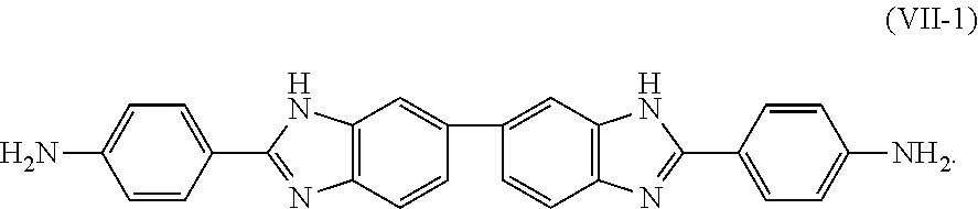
C12=C(C=CC(C3=CC4=C(C=C3)N=C(C3=CC=C([NH2])C=C3)N4)=C1)N=C(C1=CC=C(N)C=C1)N2
